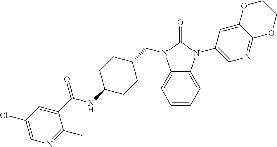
C1=CC=C2C(=C1)N(CC1CCC(NC(C3=CC(Cl)=CN=C3C)=O)CC1)C(=O)N2C1=CN=C2C(=C1)OCCO2
